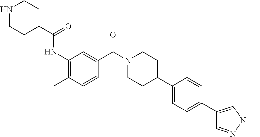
CC1=C(NC(C2CCNCC2)=O)C=C(C(N2CCC(C3=CC=C(C4=CN(C)N=C4)C=C3)CC2)=O)C=C1
